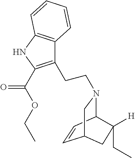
C1=CC2N(CCC3=C(C(OCC)=O)NC4=C3C=CC=C4)CC1CC2([H])CC
